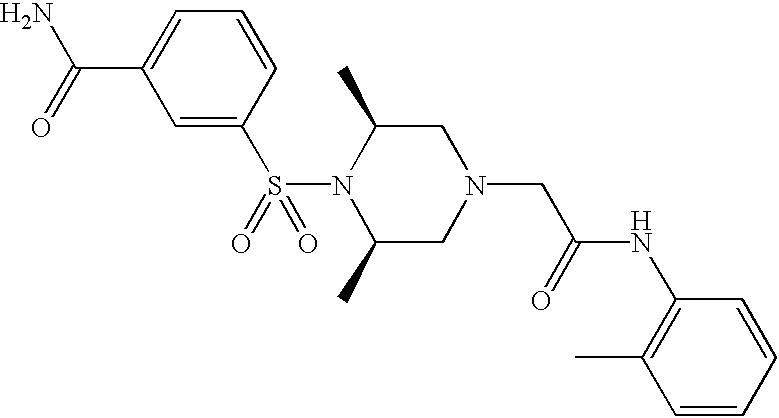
S(N1C(C)CN(CC(NC2=C(C)C=CC=C2)=O)CC1C)(=O)(C1=CC(C(=O)N)=CC=C1)=O
